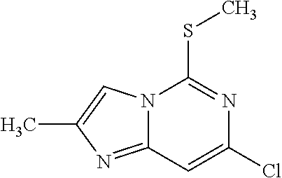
N12C(=NC(C)=C1)C=C(Cl)N=C2SC
